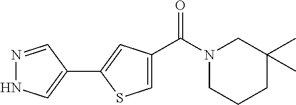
N1=CC(C2=CC(C(N3CCCC(C)(C)C3)=O)=CS2)=CN1
